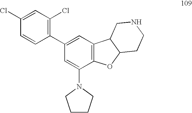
C1=C(Cl)C=CC(C2=CC3=C(C(N4CCCC4)=C2)OC2C3CNCC2)=C1Cl
